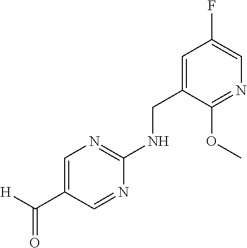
C1=C(C([H])=O)C=NC(NCC2=CC(F)=CN=C2OC)=N1
